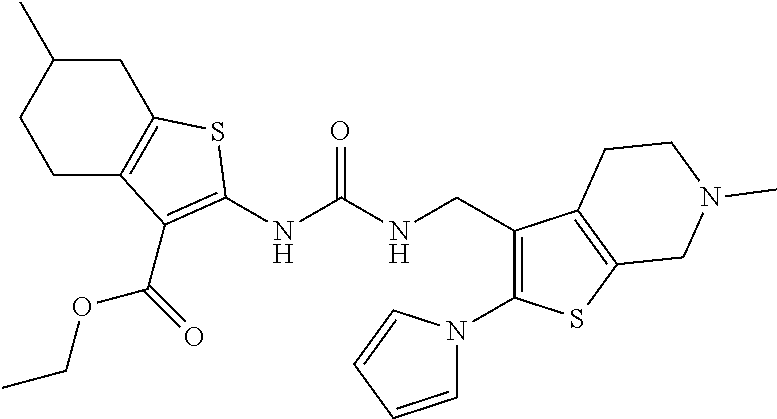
C1C2=C(CC(C)C1)SC(NC(NCC1=C(N3C=CC=C3)SC3=C1CCN(C)C3)=O)=C2C(OCC)=O
